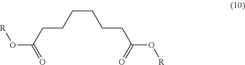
C(CCCC(O[R])=O)CCC(O[R])=O
